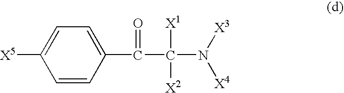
C1=C([X5])C=CC(C(C(N([X3])[X4])([X1])[X2])=O)=C1
